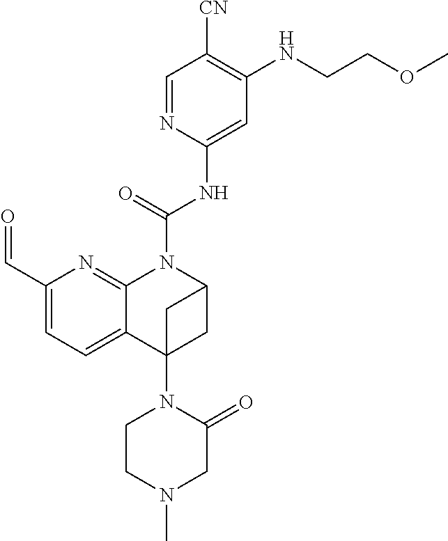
C1(C=O)=CC=C2C(=N1)N(C(NC1=CC(NCCOC)=C([CN])C=N1)=O)C1CC2(N2CCN(C)CC2=O)C1
